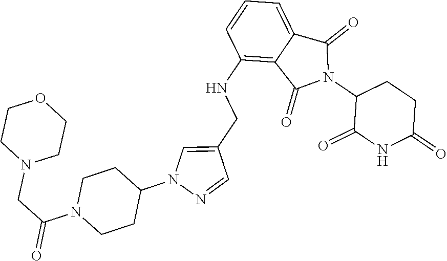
C1(NCC2=CN(C3CCN(C(CN4CCOCC4)=O)CC3)N=C2)=C2C(=CC=C1)C(=O)N(C1C(=O)NC(=O)CC1)C2=O
